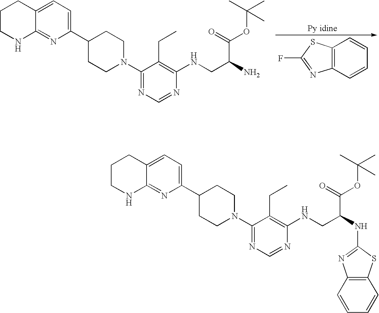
C1CNC2=NC(C3CCN(C4=NC=NC(NCC(N)C(=O)OC(C)(C)C)=C4CC)CC3)=CC=C2C1.[Py idine].C12=C(C=CC=C1)N=C(F)S2.C1CNC2=NC(C3CCN(C4=NC=NC(NCC(NC5=NC6=C(S5)C=CC=C6)C(=O)OC(C)(C)C)=C4CC)CC3)=CC=C2C1
